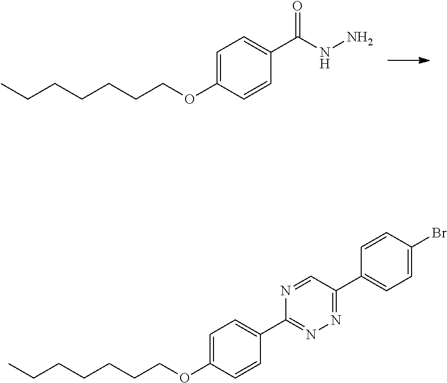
CCCCCCCOC1=CC=C(C(NN)=O)C=C1.CCCCCCCOC1=CC=C(C2=NN=C(C3=CC=C(Br)C=C3)C=N2)C=C1
